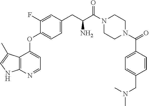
C1CN(C(C2=CC=C(CN(C)C)C=C2)=O)CCN1C(C(CC1=CC=C(OC2=CC=NC3=C2C(C)=CN3)C(F)=C1)N)=O
